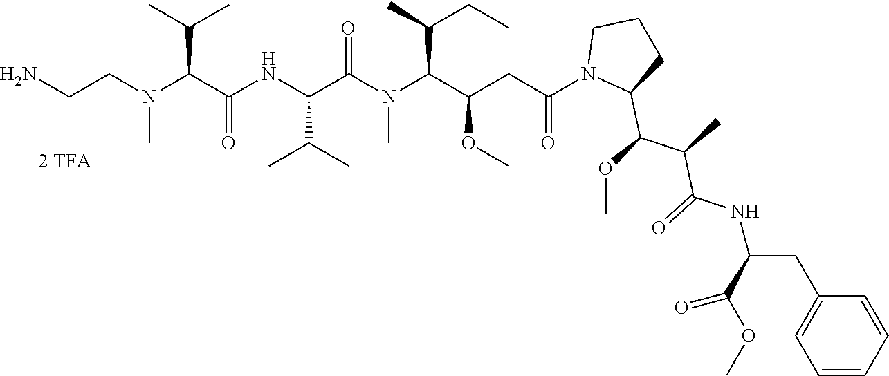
C(CN(C(C(NC(C(N(C(C(CC(N1C(C(OC)C(C)C(=O)NC(CC2=CC=CC=C2)C(=O)OC)CCC1)=O)OC)C(CC)C)C)=O)C(C)C)=O)C(C)C)C)N
